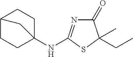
C1(=O)N=C(NC23CCC(CC2)C3)SC1(CC)C
